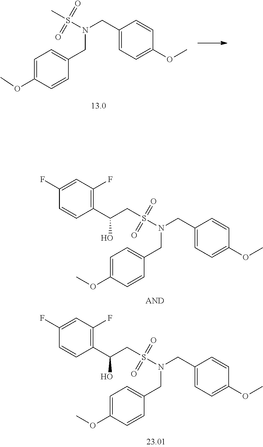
S(N(CC1=CC=C(OC)C=C1)CC1=CC=C(OC)C=C1)(=O)(=O)C.C1(F)=CC(F)=C(C(O)CS(N(CC2=CC=C(OC)C=C2)CC2=CC=C(OC)C=C2)(=O)=O)C=C1.C1(F)=CC(F)=C(C(O)CS(N(CC2=CC=C(OC)C=C2)CC2=CC=C(OC)C=C2)(=O)=O)C=C1
